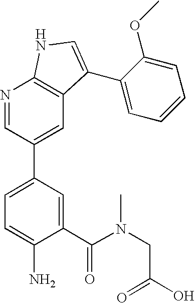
C1(C(N(CC(O)=O)C)=O)=CC(C2=CC3=C(N=C2)NC=C3C2=CC=CC=C2OC)=CC=C1N
